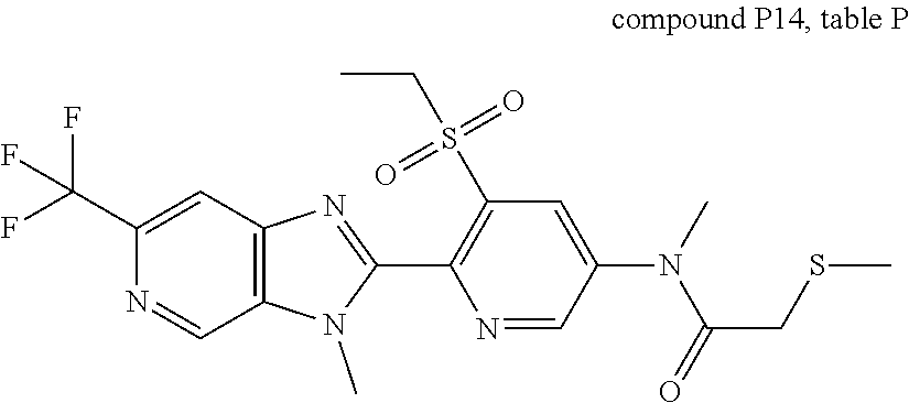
C1(C(F)(F)F)=CC2=C(C=N1)N(C)C(C1=C(S(=O)(=O)CC)C=C(N(C(=O)CSC)C)C=N1)=N2
